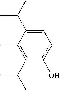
C1(C)=C(C(C)C)C(O)=CC=C1C(C)C
